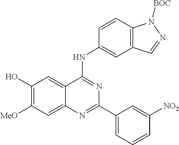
C1(O)=C([MeO])C=C2C(=C1)C(NC1=CC3=C(C=C1)N([BOC])N=C3)=NC(C1=CC=CC([NO2])=C1)=N2
